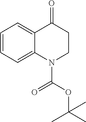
C1=CC=C2C(=C1)C(=O)CCN2C(OC(C)(C)C)=O
